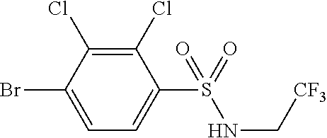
C1(Cl)=C(Cl)C(Br)=CC=C1S(=O)(NC[CF3])=O
